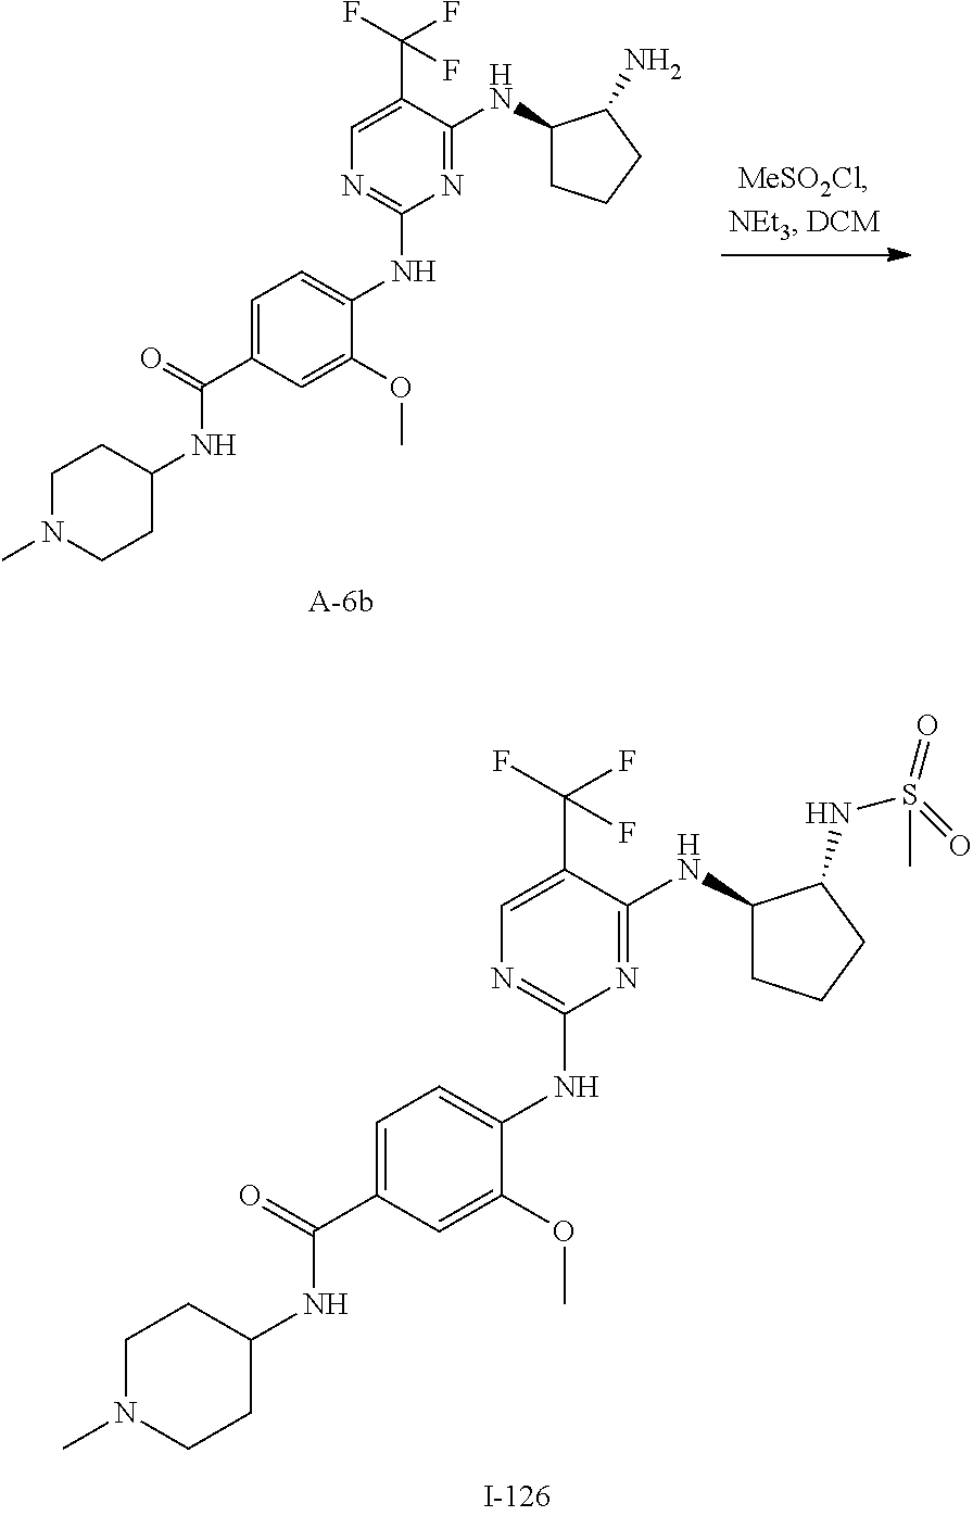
N1=C(NC2CCCC2N)C(C(F)(F)F)=CN=C1NC1=CC=C(C(=O)NC2CCN(C)CC2)C=C1OC.N1=C(NC2CCCC2NS(=O)(=O)C)C(C(F)(F)F)=CN=C1NC1=CC=C(C(=O)NC2CCN(C)CC2)C=C1OC
